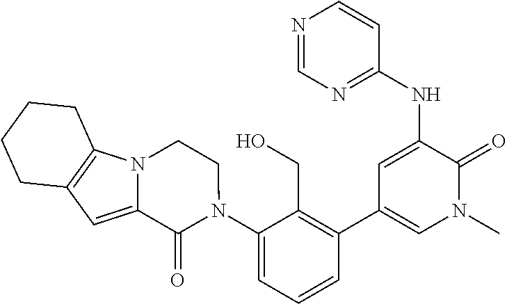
N1=CN=C(NC2=CC(C3=C(CO)C(N4CCN5C(=CC6=C5CCCC6)C4=O)=CC=C3)=CN(C)C2=O)C=C1
